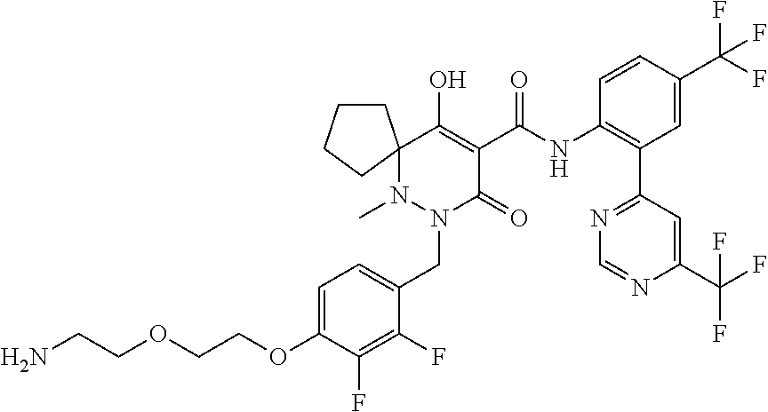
C1CCCC12N(C)N(CC1=CC=C(OCCOCCN)C(F)=C1F)C(=O)C(C(NC1=C(C3=NC=NC(C(F)(F)F)=C3)C=C(C(F)(F)F)C=C1)=O)=C2O
